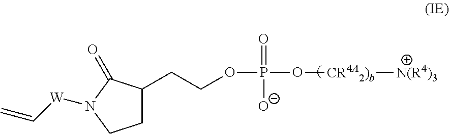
C1C(CCOP(=O)([O-])O[CR4A2)b][N(R4)3])C(=O)N([W]C=C)C1
